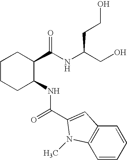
C1CCC(NC(C2=CC3=C(N2C)C=CC=C3)=O)C(C(NC(CO)CCO)=O)C1
